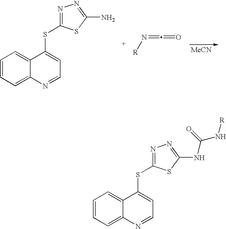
C12=CC=CC=C1N=CC=C2SC1=NN=C(N)S1.[R]N=C=O.[MeCN].C12=CC=CC=C1N=CC=C2SC1=NN=C(NC(N[R])=O)S1
